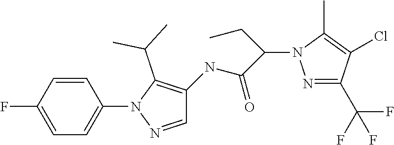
C1=C(F)C=CC(N2N=CC(NC(C(N3N=C(C(F)(F)F)C(Cl)=C3C)CC)=O)=C2C(C)C)=C1
